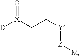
O=[X](CC[Y][Z][M])[D]
